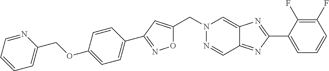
C(N1N=CC2=NC(C3=CC=CC(F)=C3F)=NC2=C1)C1=CC(C2=CC=C(OCC3=CC=CC=N3)C=C2)=NO1
